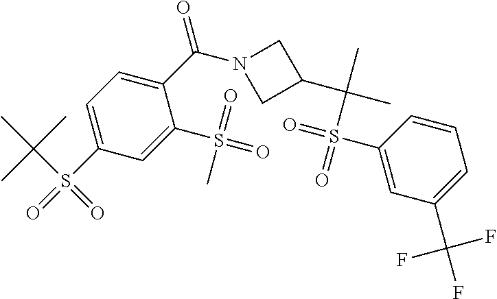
C1(C(=O)N2CC(C(C)(C)S(=O)(C3=CC(C(F)(F)F)=CC=C3)=O)C2)=CC=C(S(=O)(C(C)(C)C)=O)C=C1S(=O)(=O)C
